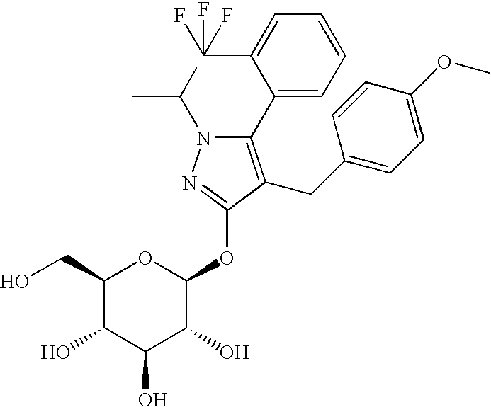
N1(C(C)C)C(C2=CC=CC=C2C(F)(F)F)=C(CC2=CC=C(OC)C=C2)C(OC2OC(CO)C(O)C(O)C2O)=N1
